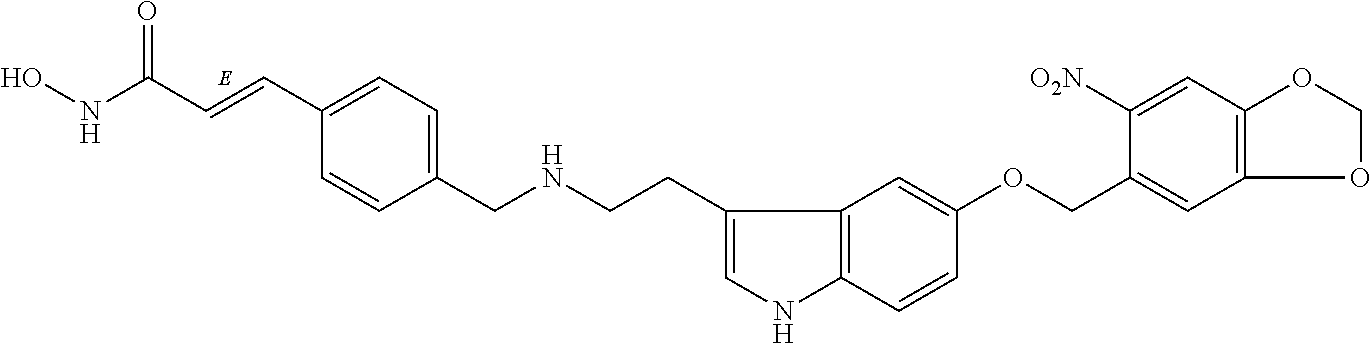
N(C(=O)C=CC1=CC=C(CNCCC2=CNC3=C2C=C(OCC2=CC4=C(C=C2[O2N])OCO4)C=C3)C=C1)O
